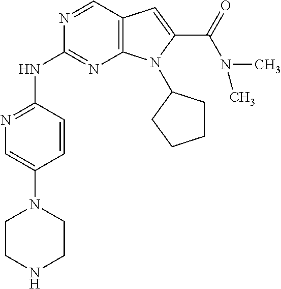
C1=NC(NC2=NC=C(N3CCNCC3)C=C2)=NC2=C1C=C(C(N(C)C)=O)N2C1CCCC1
